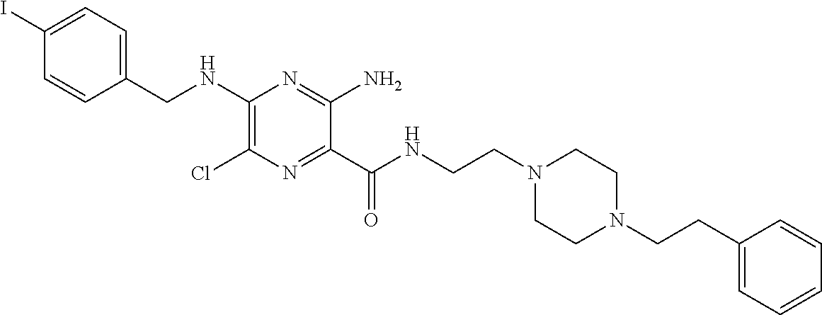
C1=C(I)C=CC(CNC2=C(Cl)N=C(C(NCCN3CCN(CCC4=CC=CC=C4)CC3)=O)C(N)=N2)=C1
